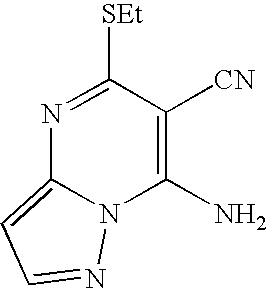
N1=C([SEt])C([CN])=C(N)N2C1=CC=N2
